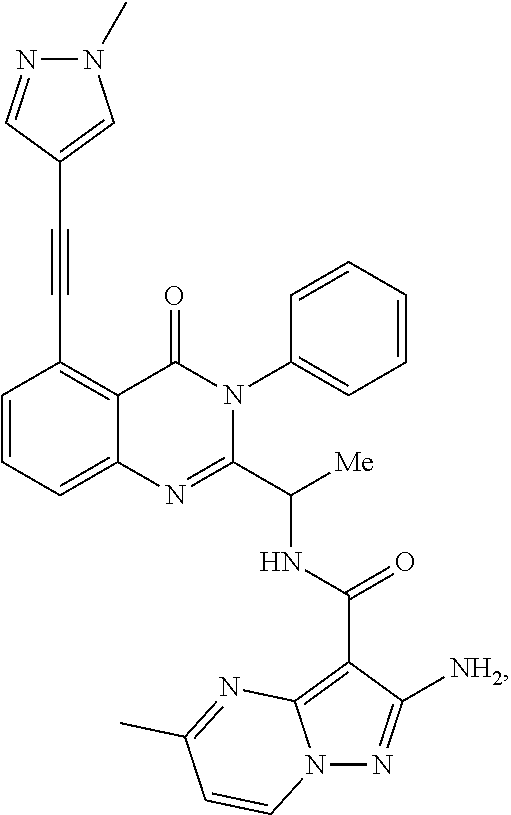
C12=CC=CC(C#CC3=CN(C)N=C3)=C1C(=O)N(C1=CC=CC=C1)C(C([Me])NC(C1=C3N(N=C1[NH2])C=CC(C)=N3)=O)=N2
